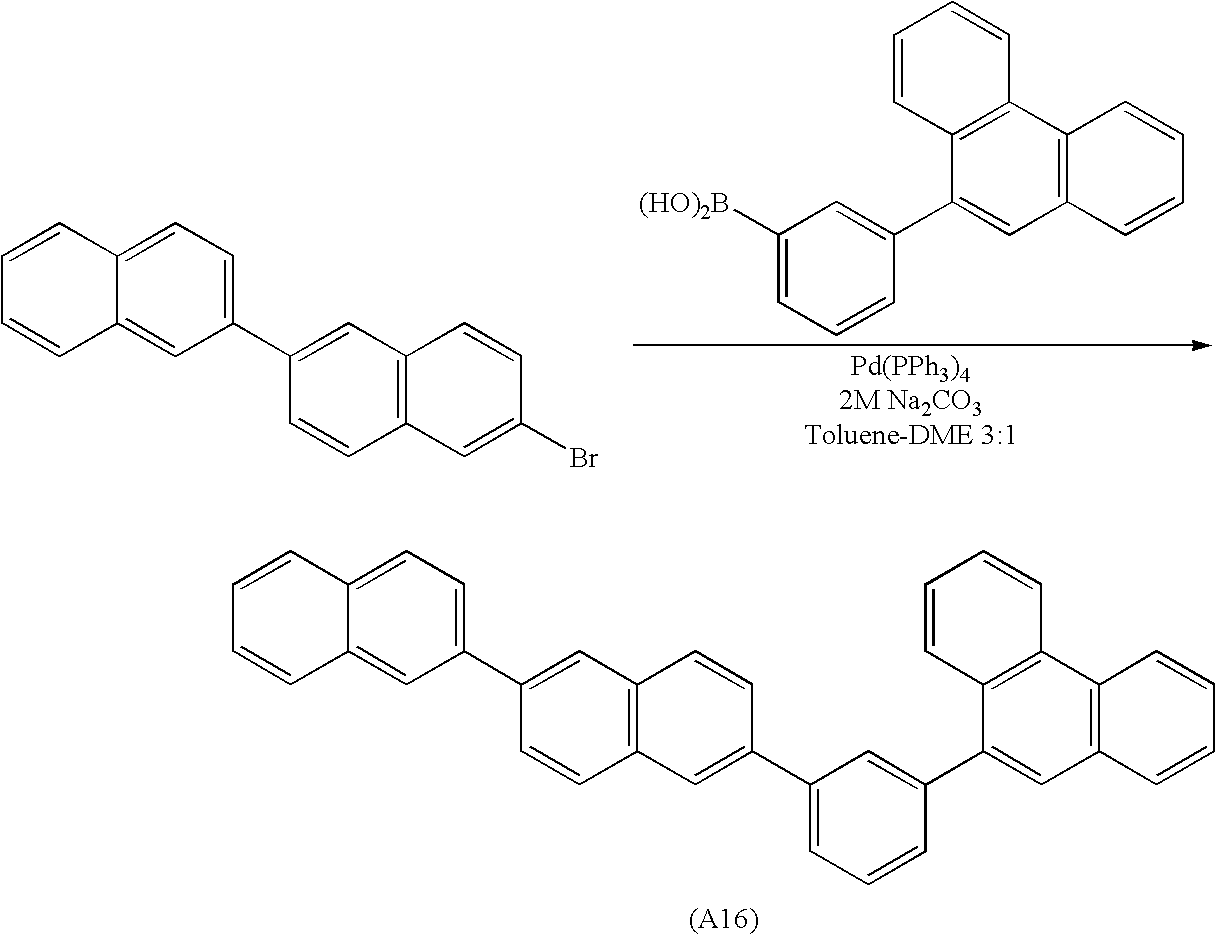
C1(C2=CC3=C(C=C2)C=C(C2=CC=CC(C4=CC5=C(C6=C4C=CC=C6)C=CC=C5)=C2)C=C3)=CC=C2C(=C1)C=CC=C2.C12=C(C3=C(C(C4=CC([(HO)2B])=CC=C4)=C1)C=CC=C3)C=CC=C2.C1(C2=CC3=C(C=C2)C=C(Br)C=C3)=CC=C2C(=C1)C=CC=C2
